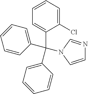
C1=CN(C(C2=CC=CC=C2)(C2=CC=CC=C2Cl)C2=CC=CC=C2)C=N1
